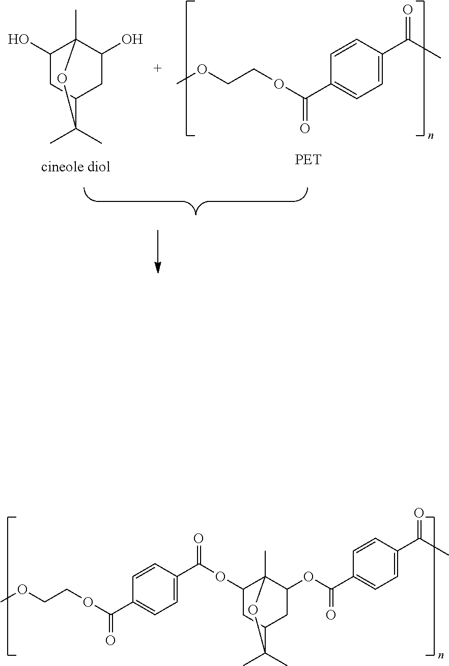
C1=CC(C(C)=O)=CC=C1C(OCCOC)=O.C1(O)CC2CC(O)C1(C)OC2(C)C.C1(OC(=O)C2=CC=C(C(OCCOC)=O)C=C2)CC2CC(OC(C3=CC=C(C(C)=O)C=C3)=O)C1(C)OC2(C)C
